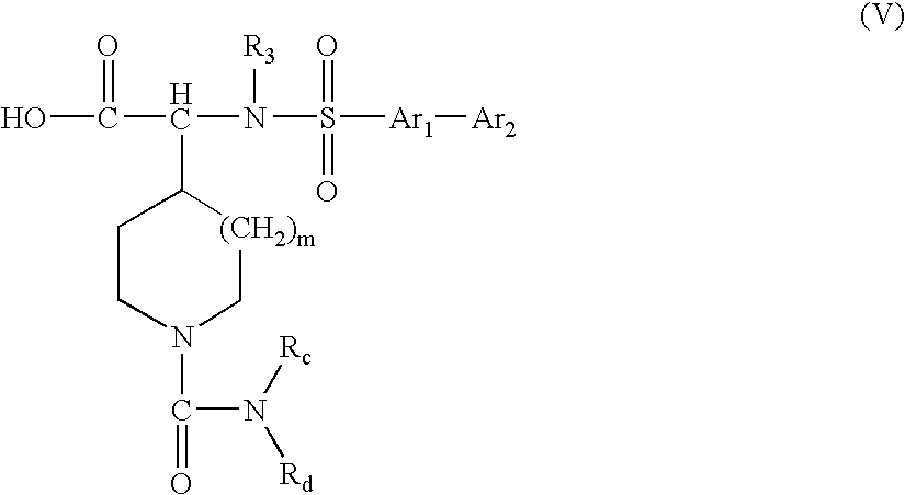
C1CN(C(N([Rc])[Rd])=O)C[(CH2)m]C1C(N(S([Ar1][Ar2])(=O)=O)[R3])C(O)=O
